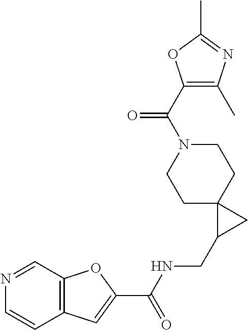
C12=C(C=C(C(NCC3CC34CCN(C(C3=C(C)N=C(C)O3)=O)CC4)=O)O1)C=CN=C2
